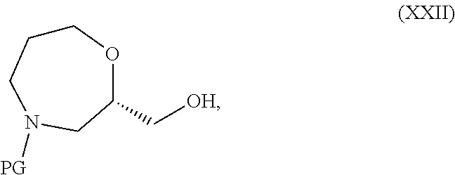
C1CCN([PG])CC(C[OH])O1
